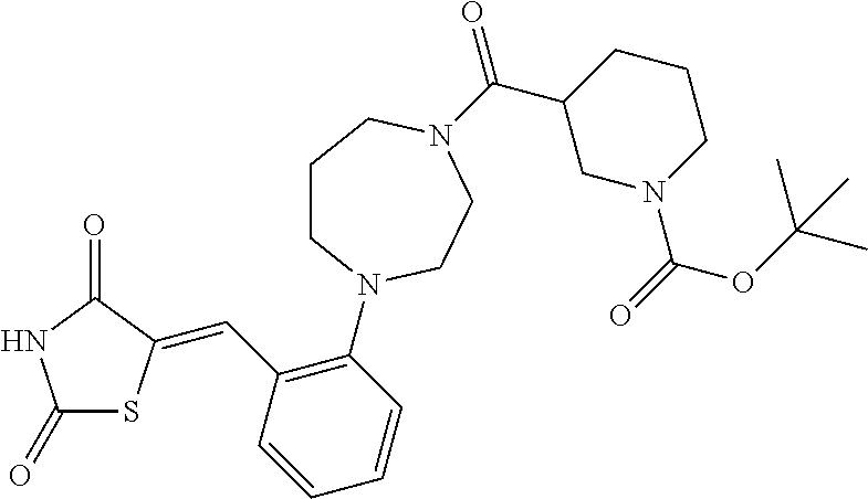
C1(=O)SC(=CC2=C(N3CCCN(C(C4CN(C(=O)OC(C)(C)C)CCC4)=O)CC3)C=CC=C2)C(=O)N1
